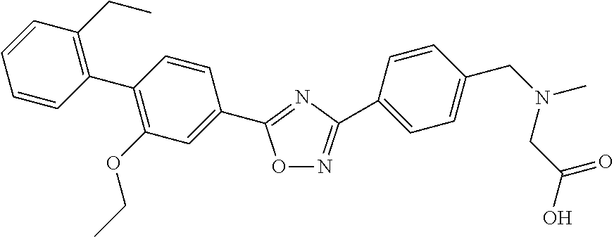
O1N=C(C2=CC=C(CN(C)CC(O)=O)C=C2)N=C1C1=CC(OCC)=C(C2=C(CC)C=CC=C2)C=C1
